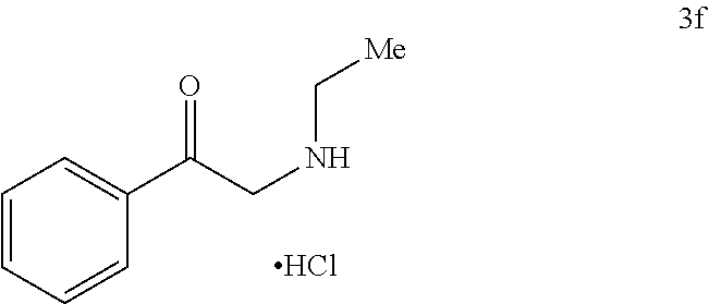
C1=CC=CC(C(CNC[Me])=O)=C1.Cl
